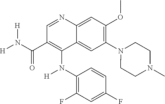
C1(N2CCN(C)CC2)=C(OC)C=C2C(=C1)C(N(C1=C(F)C=C(F)C=C1)[H])=C(C(N([H])[H])=O)C=N2
